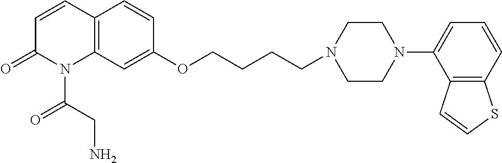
C12=C(C=C(OCCCCN3CCN(C4=CC=CC5=C4C=CS5)CC3)C=C1)N(C(CN)=O)C(=O)C=C2
